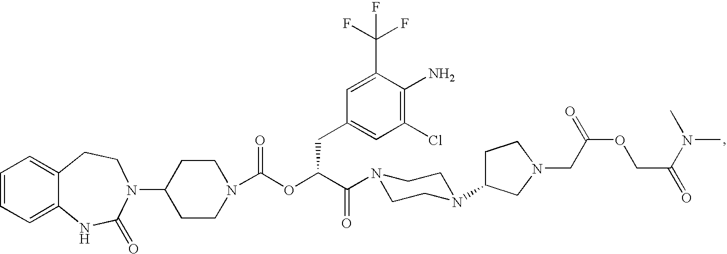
C1=CC=C2C(=C1)CCN(C1CCN(C(OC(C(=O)N3CCN(C4CCN(CC(OCC(N(C)C)=O)=O)C4)CC3)CC3=CC(Cl)=C(N)C(C(F)(F)F)=C3)=O)CC1)C(=O)N2
